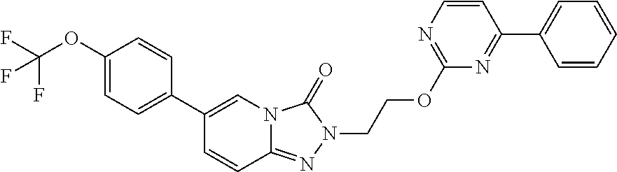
C1(OC(F)(F)F)=CC=C(C2=CN3C(=NN(CCOC4=NC=CC(C5=CC=CC=C5)=N4)C3=O)C=C2)C=C1
